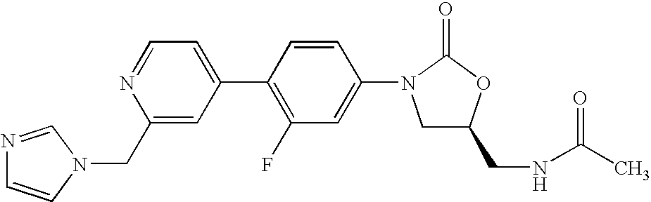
N1=CC=C(C2=C(F)C=C(N3C(=O)OC(CNC(C)=O)C3)C=C2)C=C1CN1C=NC=C1
